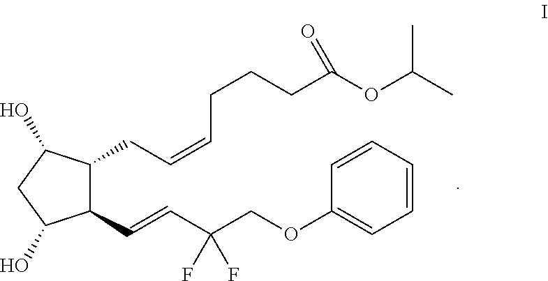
C1(C=CC(COC2=CC=CC=C2)(F)F)C(CC=CCCCC(OC(C)C)=O)C(O)CC1O
